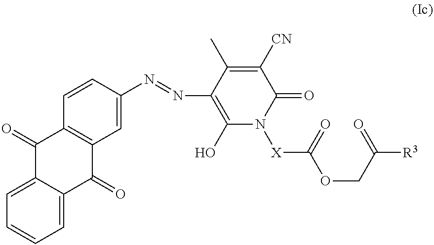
C1(=O)C([CN])=C(C)C(N=NC2=CC3=C(C=C2)C(=O)C2=CC=CC=C2C3=O)=C(O)N1[X]C(=O)OCC([R3])=O
